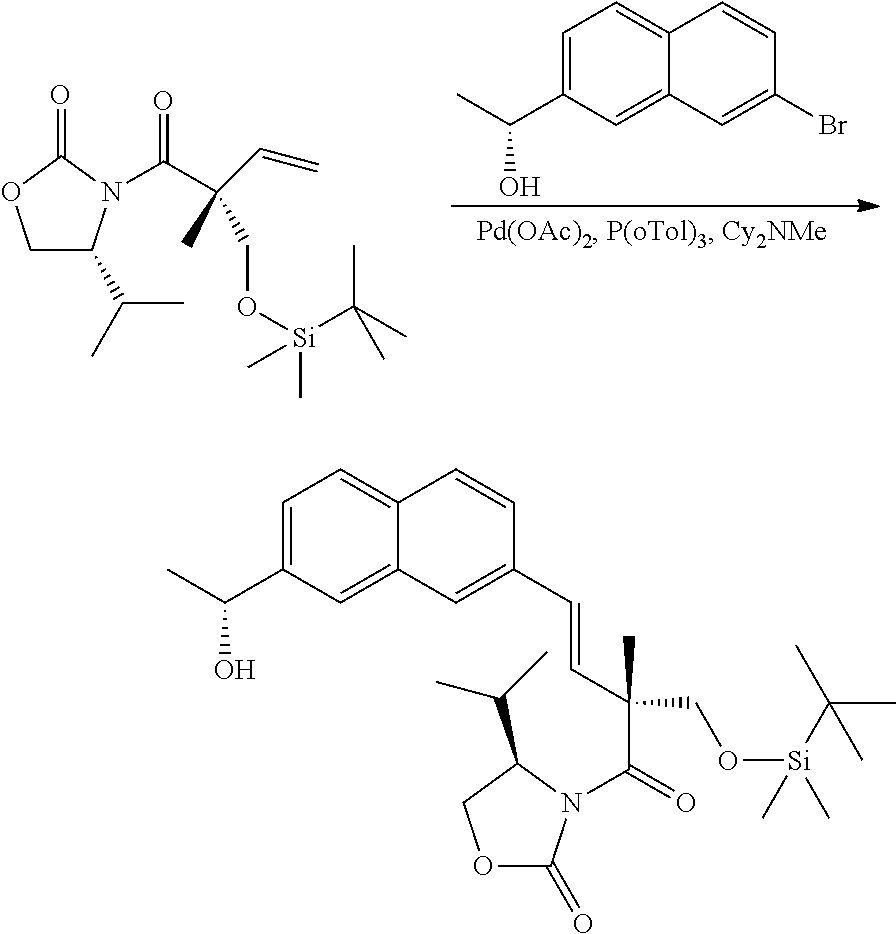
C1=C(C(C)O)C=C2C(=C1)C=CC(Br)=C2.C1C(C(C)C)N(C(C(C=C)(C)CO[Si](C(C)(C)C)(C)C)=O)C(=O)O1.C1=C(C(C)O)C=C2C(=C1)C=CC(C=CC(C)(CO[Si](C(C)(C)C)(C)C)C(=O)N1C(=O)OCC1C(C)C)=C2
